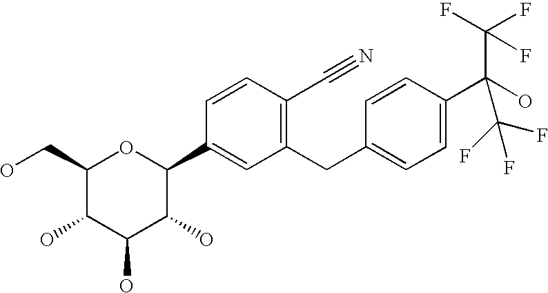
C1(CO)C(O)C(O)C(O)C(C2=CC(CC3=CC=C(C(O)(C(F)(F)F)C(F)(F)F)C=C3)=C(C#N)C=C2)O1
